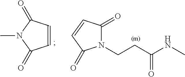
C(CC(NC)=O)N1C(=O)C=CC1=O.CN1C(=O)C=CC1=O
